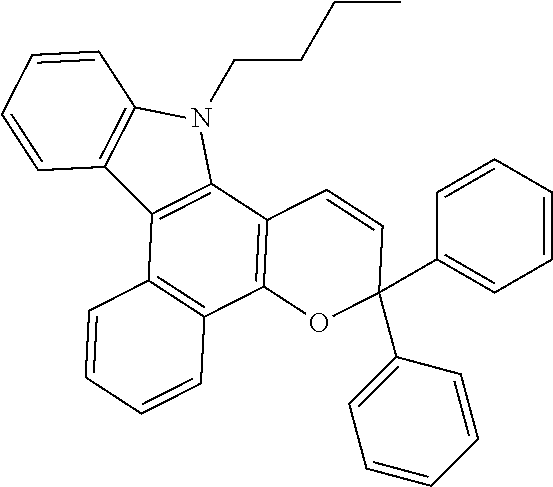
C12=C(C3=C(C4=C1C=CC=C4)OC(C1=CC=CC=C1)(C1=CC=CC=C1)C=C3)N(CCCC)C1=C2C=CC=C1
